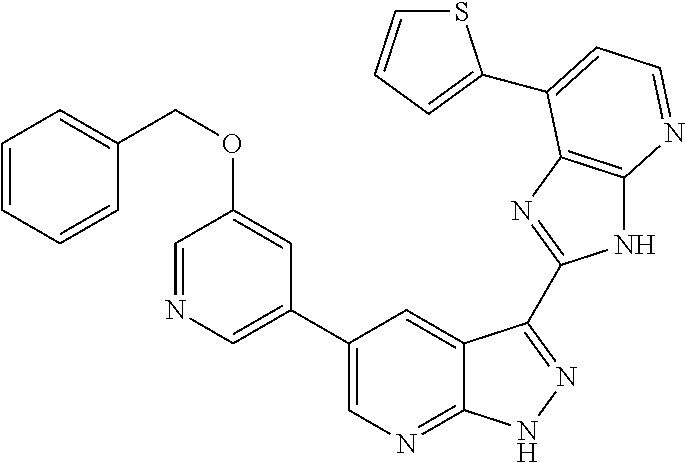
C1(C2=CN=CC(OCC3=CC=CC=C3)=C2)=CN=C2C(=C1)C(C1=NC3=C(N1)N=CC=C3C1=CC=CS1)=NN2
